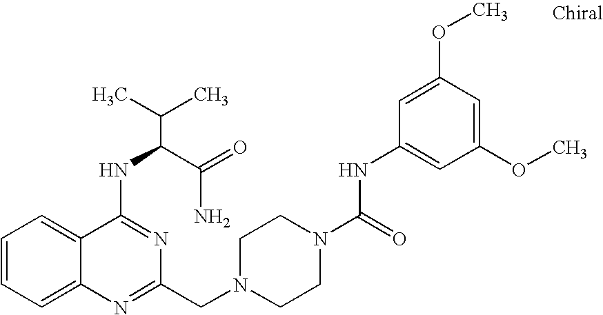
C1=CC=C2C(=C1)C(NC(C(N)=O)C(C)C)=NC(CN1CCN(C(=O)NC3=CC(OC)=CC(OC)=C3)CC1)=N2
